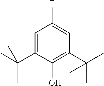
C1=C(C(C)(C)C)C(O)=C(C(C)(C)C)C=C1F
